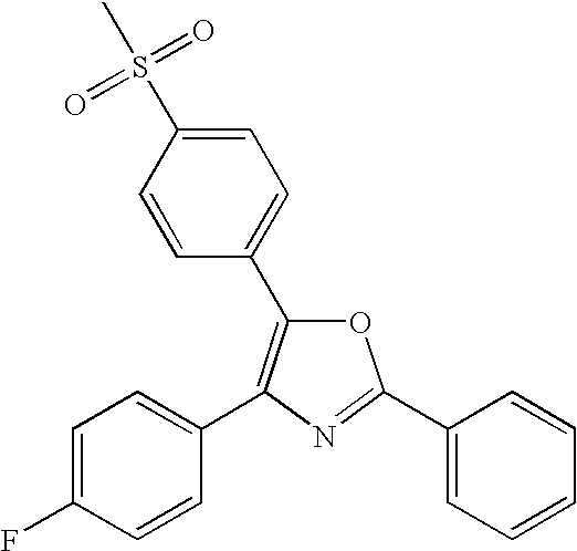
C1=C(S(C)(=O)=O)C=CC(C2=C(C3=CC=C(F)C=C3)N=C(C3=CC=CC=C3)O2)=C1
